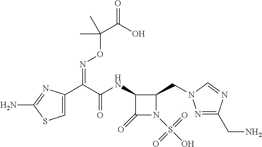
C1=C(C(C(NC2C(=O)N(S(O)(=O)=O)C2CN2N=C(CN)N=C2)=O)=NOC(C(=O)O)(C)C)N=C(N)S1
